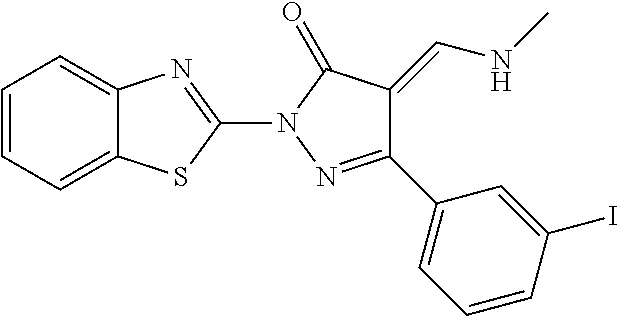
C12=CC=CC=C1SC(N1N=C(C3=CC=CC(I)=C3)C(=CNC)C1=O)=N2
